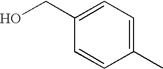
OCC1=CC=C(C)C=C1
